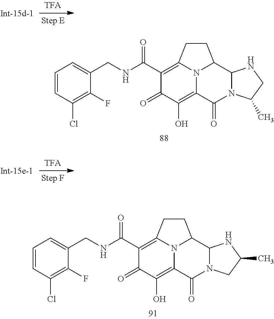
C1=C(CNC(C2=C3CCC4C5N(C(=O)C(=C(O)C2=O)N34)C(C)CN5)=O)C(F)=C(Cl)C=C1.C1=C(CNC(C2=C3CCC4C5N(C(=O)C(=C(O)C2=O)N34)CC(C)N5)=O)C(F)=C(Cl)C=C1
